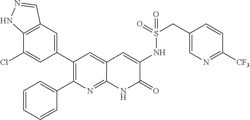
C12=C(C=C(C3=C(C4=CC=CC=C4)N=C4C(=C3)C=C(NS(CC3=CN=C([CF3])C=C3)(=O)=O)C(=O)N4)C=C1Cl)C=NN2
